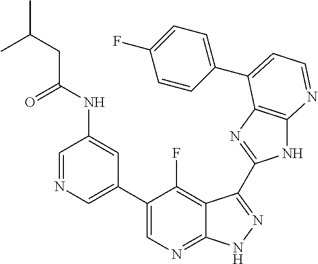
C1=NC=C(C2=CN=C3C(=C2F)C(C2=NC4=C(N2)N=CC=C4C2=CC=C(F)C=C2)=NN3)C=C1NC(CC(C)C)=O
